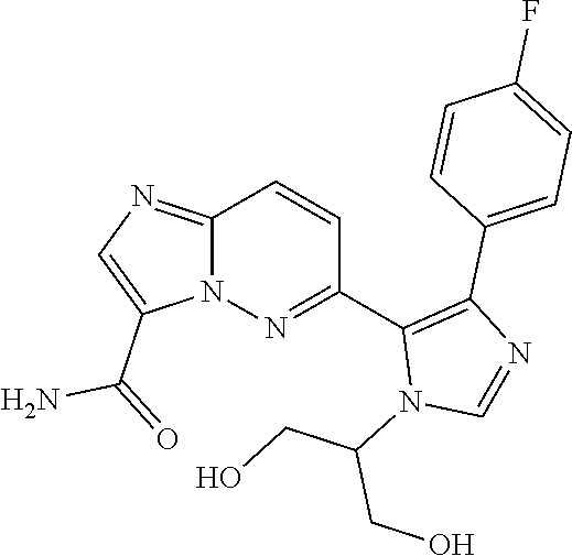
C12=NC=C(C(=O)N)N1N=C(C1=C(C3=CC=C(F)C=C3)N=CN1C(CO)CO)C=C2
